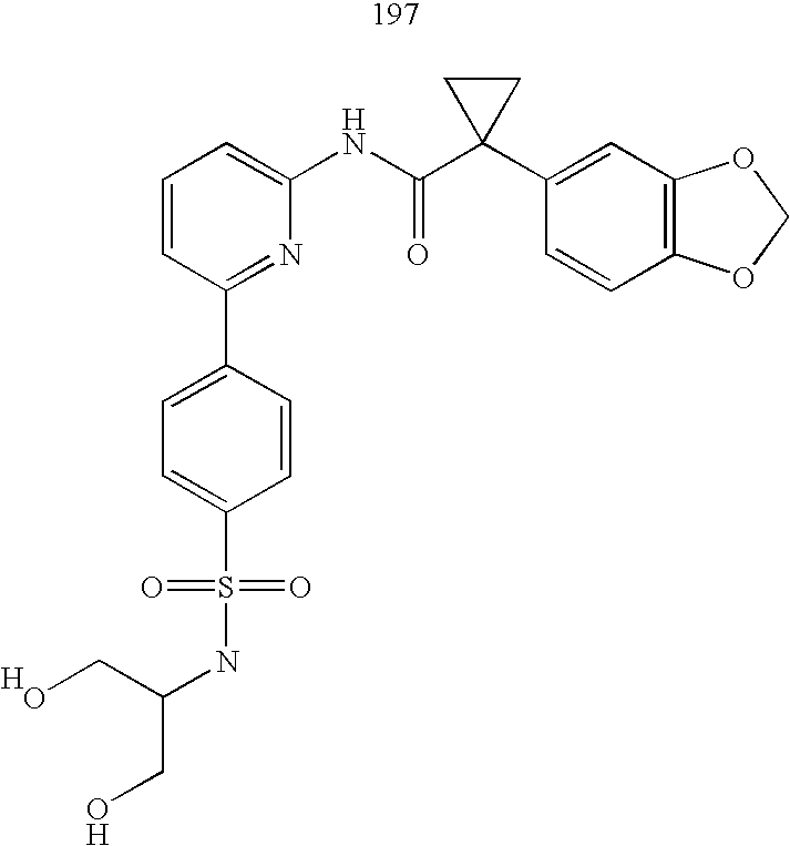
C1=CC=C(NC(C2(C3=CC4=C(C=C3)OCO4)CC2)=O)N=C1C1=CC=C(S(=O)(=O)NC(CO)CO)C=C1.[H]
